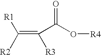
C(=C(C(O[R4])=O)[R3])([R2])[R1]
